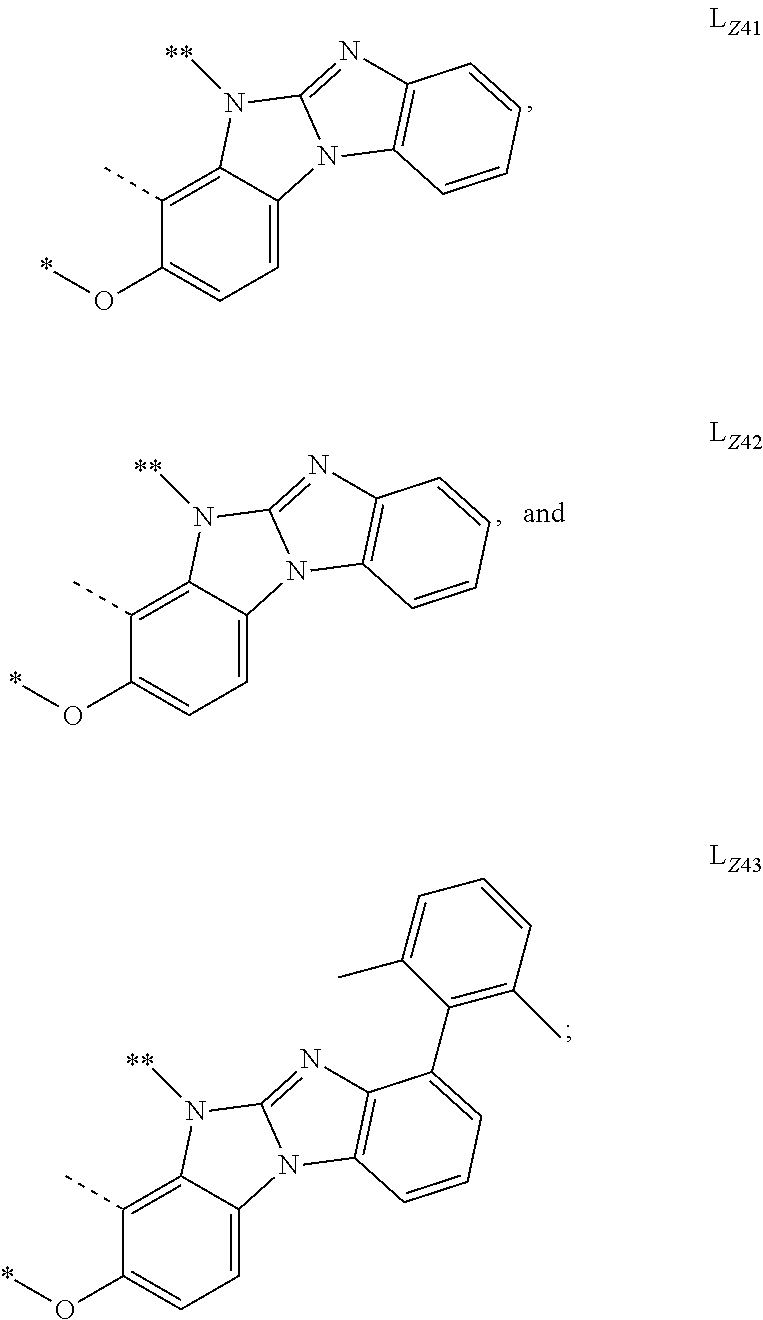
C1=C2C(=C(C)C(O*)=C1)N([**])C1=NC3=C(N21)C=CC=C3.C1=C2C(=C(C)C(O*)=C1)N([**])C1=NC3=C(N21)C=CC=C3C1=C(C)C=CC=C1C.C1=C2C(=C(C)C(O*)=C1)N([**])C1=NC3=C(N21)C=CC=C3
